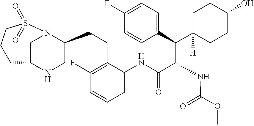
C(C(C(C1=CC=C(F)C=C1)C1([H])CCC(O)CC1)NC(OC)=O)(=O)NC1=CC=CC(F)=C1CCC1CNC2CN1S(=O)(=O)CCC2
